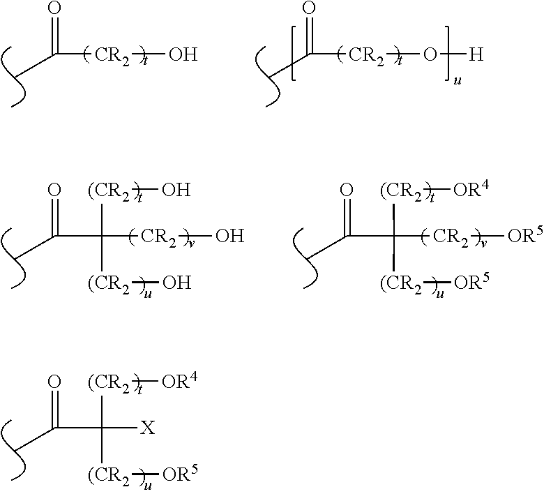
CC(C([(CR2][OR4])([X])[(CR2][OR5])=O.CC([CR2]O)=O.CC([CR2]O[H])=O.CC(C([(CR2]O)([CR2]O)[(CR2]O)=O.CC(C([(CR2][OR4])([CR2][OR5])[(CR2][OR5])=O
